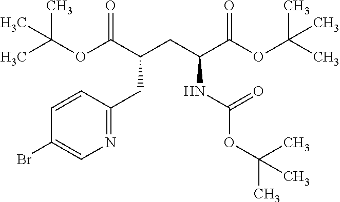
BrC1=CN=C(CC(CC(C(OC(C)(C)C)=O)NC(OC(C)(C)C)=O)C(OC(C)(C)C)=O)C=C1
